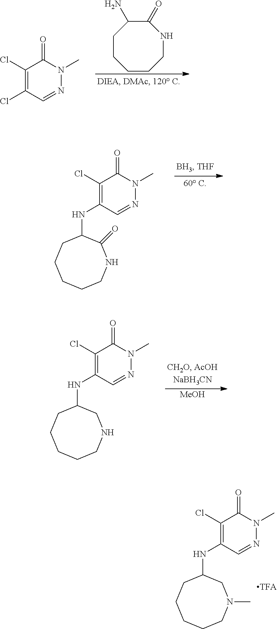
C1CCNC(=O)C(N)CC1.C1(Cl)=C(Cl)C=NN(C)C1=O.C1(Cl)=C(NC2CCCCCNC2=O)C=NN(C)C1=O.[MeOH].C1(Cl)=C(NC2CCCCCNC2)C=NN(C)C1=O.C1(Cl)=C(NC2CCCCCN(C)C2)C=NN(C)C1=O
